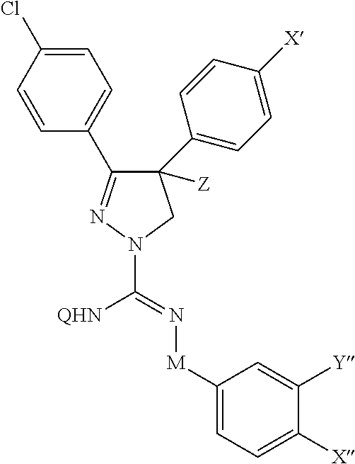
C1=C(Cl)C=CC(C2=NN(C(=N[M]C3=CC=C([X])C([Y])=C3)[QHN])CC2([Z])C2=CC=C([X])C=C2)=C1
